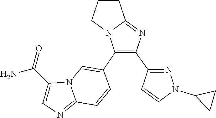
C1(N2N=C(C3=C(C4=CN5C(=NC=C5C(N)=O)C=C4)N4C(=N3)CCC4)C=C2)CC1
